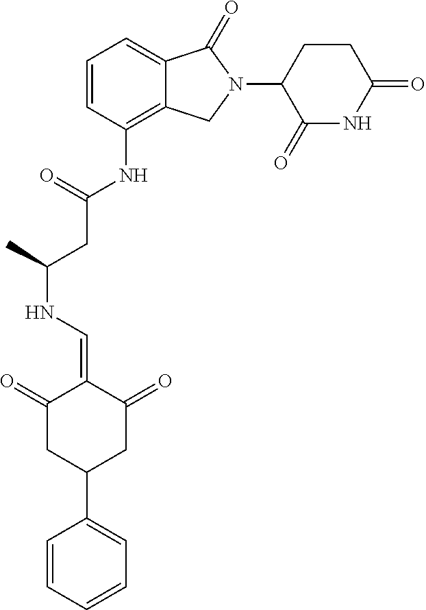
C1=CC(NC(CC(NC=C2C(=O)CC(C3=CC=CC=C3)CC2=O)C)=O)=C2C(=C1)C(=O)N(C1CCC(=O)NC1=O)C2
